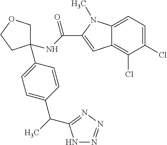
C1=C(C(C2=NN=NN2)C)C=CC(C2(NC(=O)C3=CC4=C(Cl)C(Cl)=CC=C4N3C)COCC2)=C1
